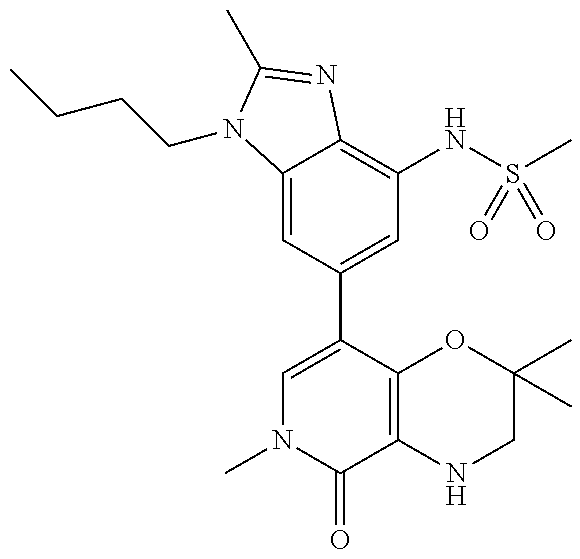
C1=C2C(=C(NS(C)(=O)=O)C=C1C1=CN(C)C(=O)C3=C1OC(C)(C)CN3)N=C(C)N2CCCC
